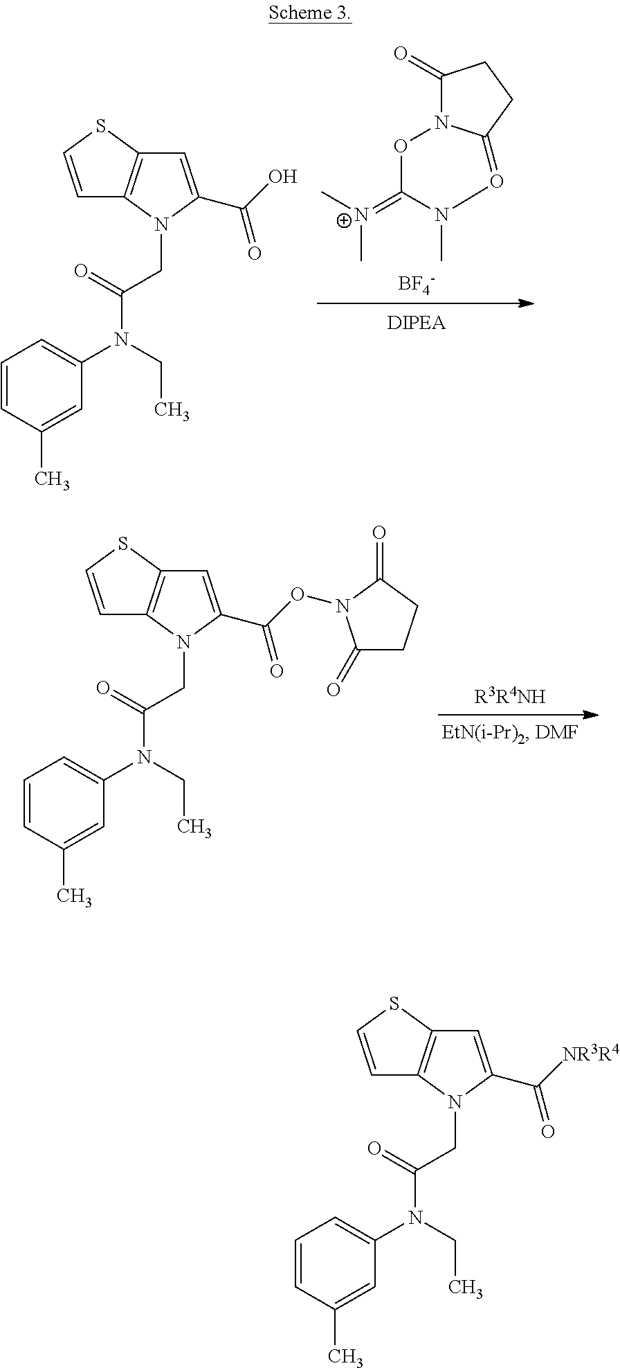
[BF4-].C1(=O)N2C(=ON(C)C(=[N+](C)C)O2)CC1.C1=CC(C)=CC(N(CC)C(=O)CN2C3=C(C=C2C(O)=O)SC=C3)=C1.C1=CC(C)=CC(N(CC)C(=O)CN2C3=C(C=C2C(ON2C(=O)CCC2=O)=O)SC=C3)=C1.C1=CC(C)=CC(N(CC)C(=O)CN2C3=C(C=C2C([NR3R4])=O)SC=C3)=C1
